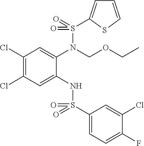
C1(Cl)=C(Cl)C=C(NS(C2=CC=C(F)C(Cl)=C2)(=O)=O)C(N(COCC)S(=O)(=O)C2=CC=CS2)=C1
